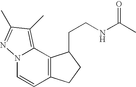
C1=CC2=C(C3=C(C)C(C)=NN13)C(CCNC(C)=O)CC2
